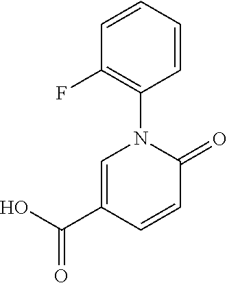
C1=C(C(O)=O)C=CC(=O)N1C1=C(F)C=CC=C1
